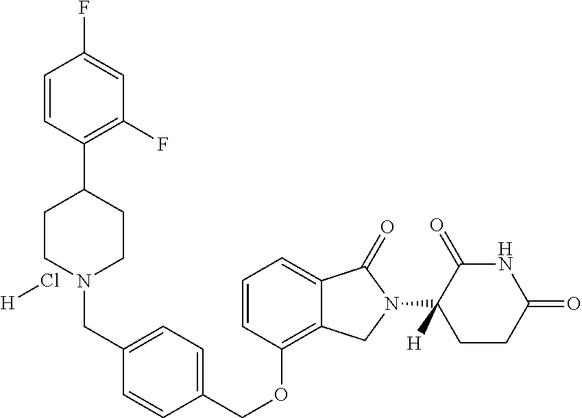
C(OC1=C2C(=CC=C1)C(=O)N(C1([H])C(=O)NC(=O)CC1)C2)C1=CC=C(CN2CCC(C3=C(F)C=C(F)C=C3)CC2)C=C1.[H]Cl
